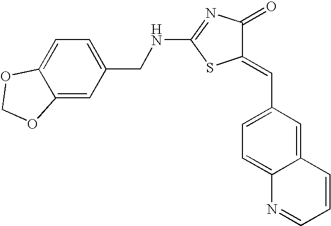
C12=CC(C=C3C(=O)N=C(NCC4=CC=C5C(=C4)OCO5)S3)=CC=C1N=CC=C2
